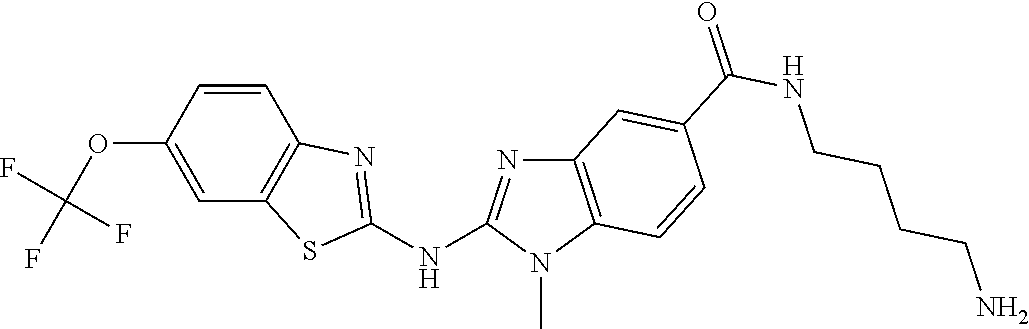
O(C1=CC2=C(C=C1)N=C(NC1=NC3=C(N1C)C=CC(C(NCCCCN)=O)=C3)S2)C(F)(F)F
